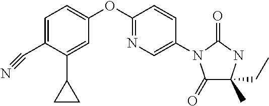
C1=C(C#N)C(C2CC2)=CC(OC2=NC=C(N3C(=O)C(CC)(C)NC3=O)C=C2)=C1
